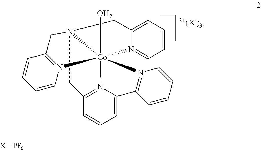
C1N23CC4=N(C=CC=C4)[Co]24(O)(N2=C1C=CC=C2C1=N4C=CC=C1)N1=CC=CC=C1C3.[3+(X-)3]
